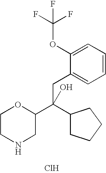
C1CNCC(C(C2CCCC2)(CC2=CC=CC=C2OC(F)(F)F)O)O1.Cl
